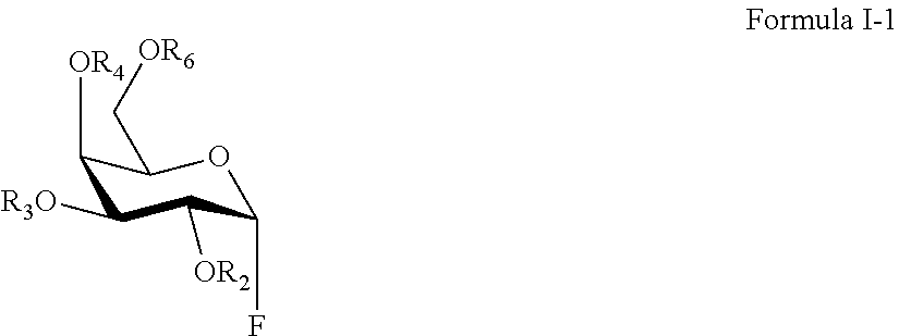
C1([OR4])C([R3O])C([OR2])C(F)OC1C[OR6]
